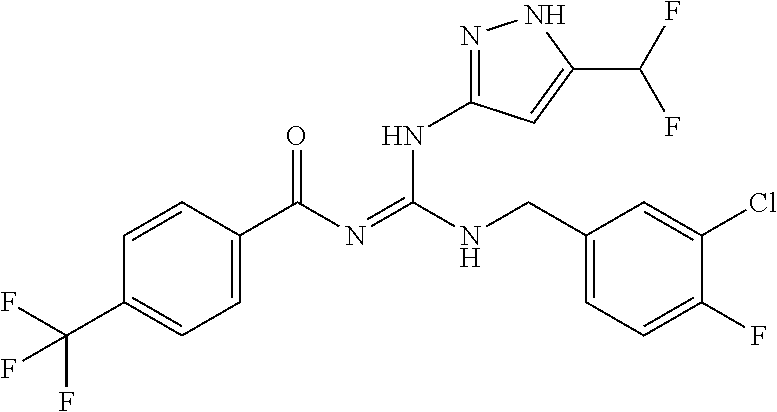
C1=CC(C(N=C(NCC2=CC=C(F)C(Cl)=C2)NC2=NNC(C(F)F)=C2)=O)=CC=C1C(F)(F)F
